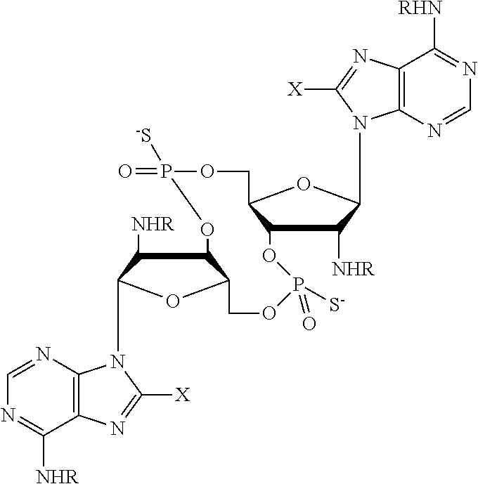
N1=C([RHN])C2=C(N=C1)N(C1C([NHR])C3C(O1)COP(=O)([-S])OC1C([NHR])C(N4C5=C(C([NHR])=NC=N5)N=C4[X])OC1COP([S-])(=O)O3)C([X])=N2
